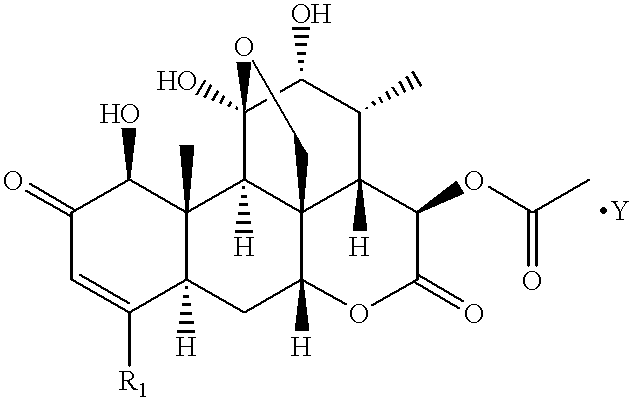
C1(=O)C=C([R1])C2([H])C(C)(C1O)C1([H])C34C([H])(C2)OC(=O)C(OC(=O)C)C3([H])C(C)C(O)C1(O)OC4
